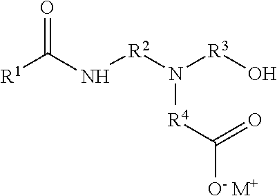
O[R3]N([R4]C(=O)[O- M+])[R2]NC([R1])=O
